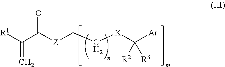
[R1]C(C([Z]CC[X]C([Ar])([R2])[R3])=O)=C
